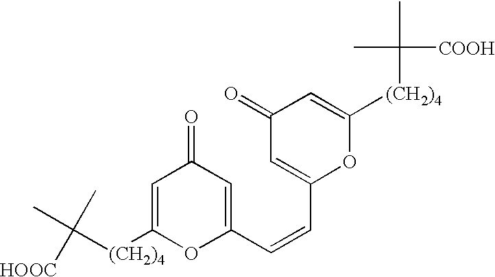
C([(CH2)4]C1=CC(=O)C=C(C=CC2=CC(=O)C=C([(CH2)4]C(C)(C)[COOH])O2)O1)(C)(C)[HOOC]
